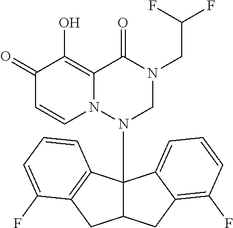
C1(=O)C=CN2C(=C1O)C(=O)N(CC(F)F)CN2C12C(CC3=C(F)C=CC=C13)CC1=C2C=CC=C1F
